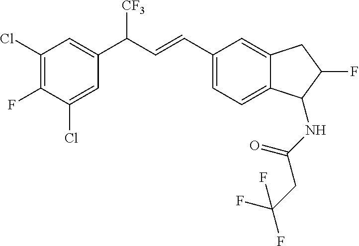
C1(Cl)=C(F)C(Cl)=CC(C(C=CC2=CC=C3C(=C2)CC(F)C3NC(CC(F)(F)F)=O)[CF3])=C1
